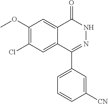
C1=C(C2=NNC(=O)C3=CC(OC)=C(Cl)C=C23)C=C([CN])C=C1
